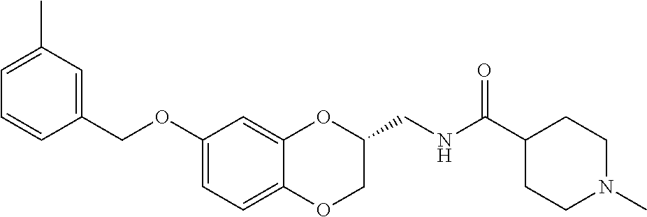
C1(OCC2=CC(C)=CC=C2)=CC=C2C(=C1)OC(CNC(C1CCN(C)CC1)=O)CO2
